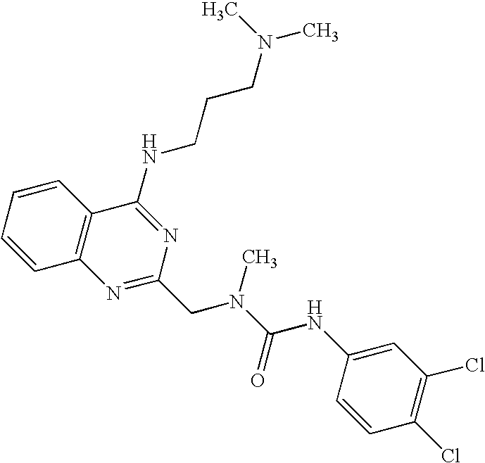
C1=CC=CC2=C1N=C(CN(C(=O)NC1=CC(Cl)=C(Cl)C=C1)C)N=C2NCCCN(C)C
